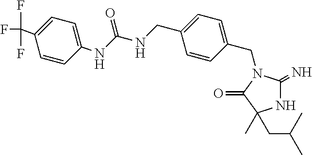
N1C(=N)N(CC2=CC=C(CNC(=O)NC3=CC=C(C(F)(F)F)C=C3)C=C2)C(=O)C1(C)CC(C)C
